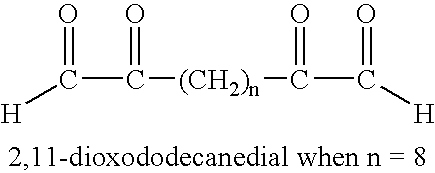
[(CH2)n](C(C(=O)[H])=O)C(C(=O)[H])=O
